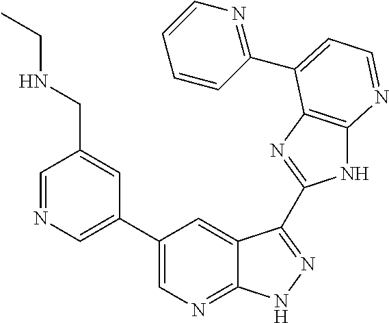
C1=NC=C(C2=CN=C3C(=C2)C(C2=NC4=C(N2)N=CC=C4C2=NC=CC=C2)=NN3)C=C1CNCC
